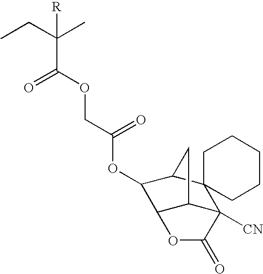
[R]C(C)(CC)C(OCC(OC1C2C3C([CN])(C4(C1C3)CCCCC4)C(=O)O2)=O)=O
